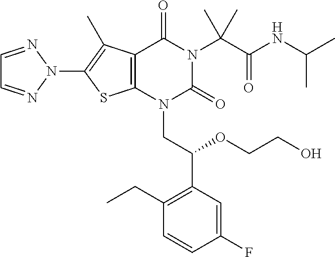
C12=C(N(CC(C3=C(CC)C=CC(F)=C3)OCCO)C(=O)N(C(C(=O)NC(C)C)(C)C)C1=O)SC(N1N=CC=N1)=C2C
